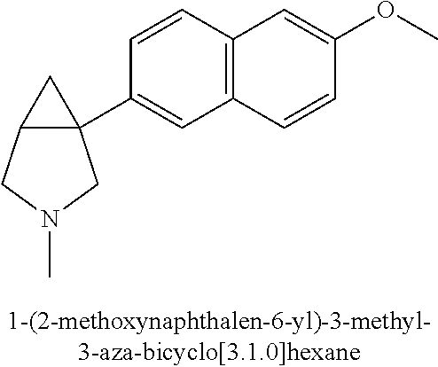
C12C(C3=CC4=C(C=C3)C=C(OC)C=C4)(C1)CN(C)C2
